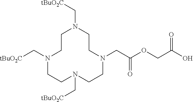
C1CN(C[tBuO2C])CCN(C[tBuO2C])CCN(CC(OCC(O)=O)=O)CCN1C[tBuO2C]
